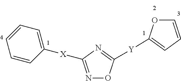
N1=C([X]C2=CC=CC=C2)N=C([Y]C2=CC=CO2)O1
